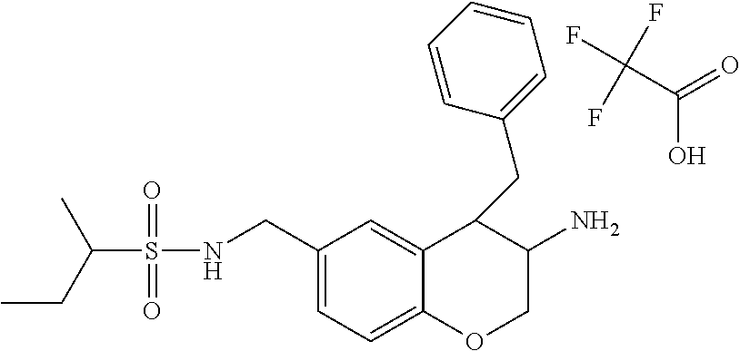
C(S(NCC1=CC=C2C(=C1)C(CC1=CC=CC=C1)C(N)CO2)(=O)=O)(CC)C.C(C(=O)O)(F)(F)F
